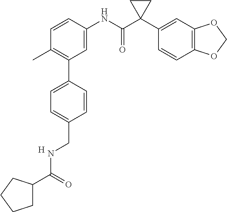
C1=C(NC(C2(C3=CC4=C(C=C3)OCO4)CC2)=O)C=CC(C)=C1C1=CC=C(CNC(=O)C2CCCC2)C=C1.[H]
